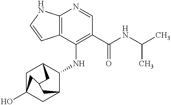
C12=C(C(NC3C4CC5(O)CC3CC(C4)C5)=C(C(NC(C)C)=O)C=N1)C=CN2
